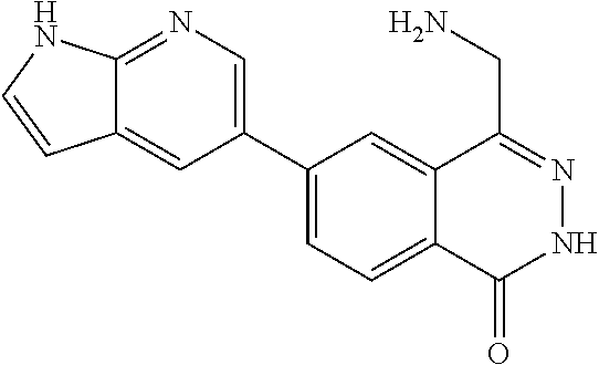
C1(C2=CN=C3C(=C2)C=CN3)=CC=C2C(=C1)C(CN)=NNC2=O
